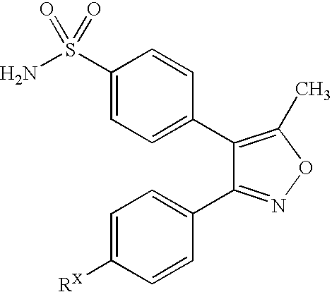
C1(C2=CC=C(S(N)(=O)=O)C=C2)=C(C)ON=C1C1=CC=C([RX])C=C1
